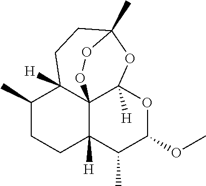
C1(C)CCC2([H])C(C)C(OC)OC3([H])C24C1([H])CCC(C)(O3)OO4
